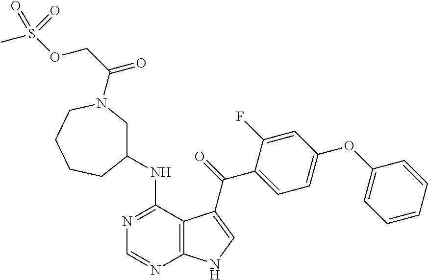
C1=CC=CC(OC2=CC=C(C(=O)C3=CNC4=C3C(NC3CN(C(COS(C)(=O)=O)=O)CCCC3)=NC=N4)C(F)=C2)=C1
